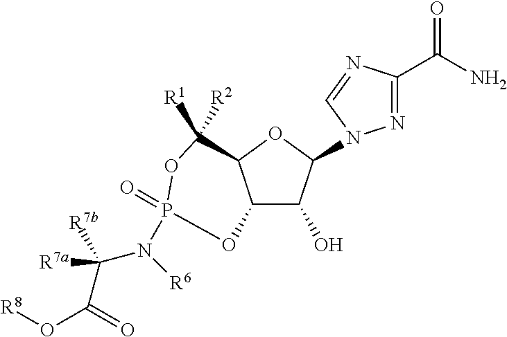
C12C(O)C(N3N=C(C(N)=O)N=C3)OC1C([R1])([R2])OP(N([R6])C(C(=O)O[R8])([R7a])[R7b])(=O)O2
